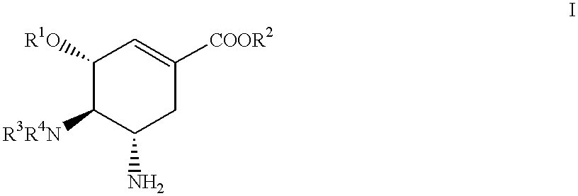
C1([R1O])C([R3R4N])C(N)CC([COOR2])=C1
